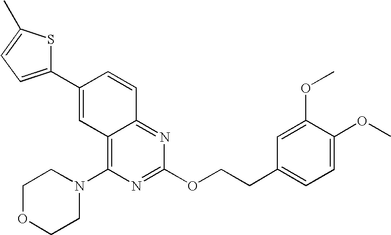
C1(C2=CC3=C(N4CCOCC4)N=C(OCCC4=CC=C(OC)C(OC)=C4)N=C3C=C2)=CC=C(C)S1
